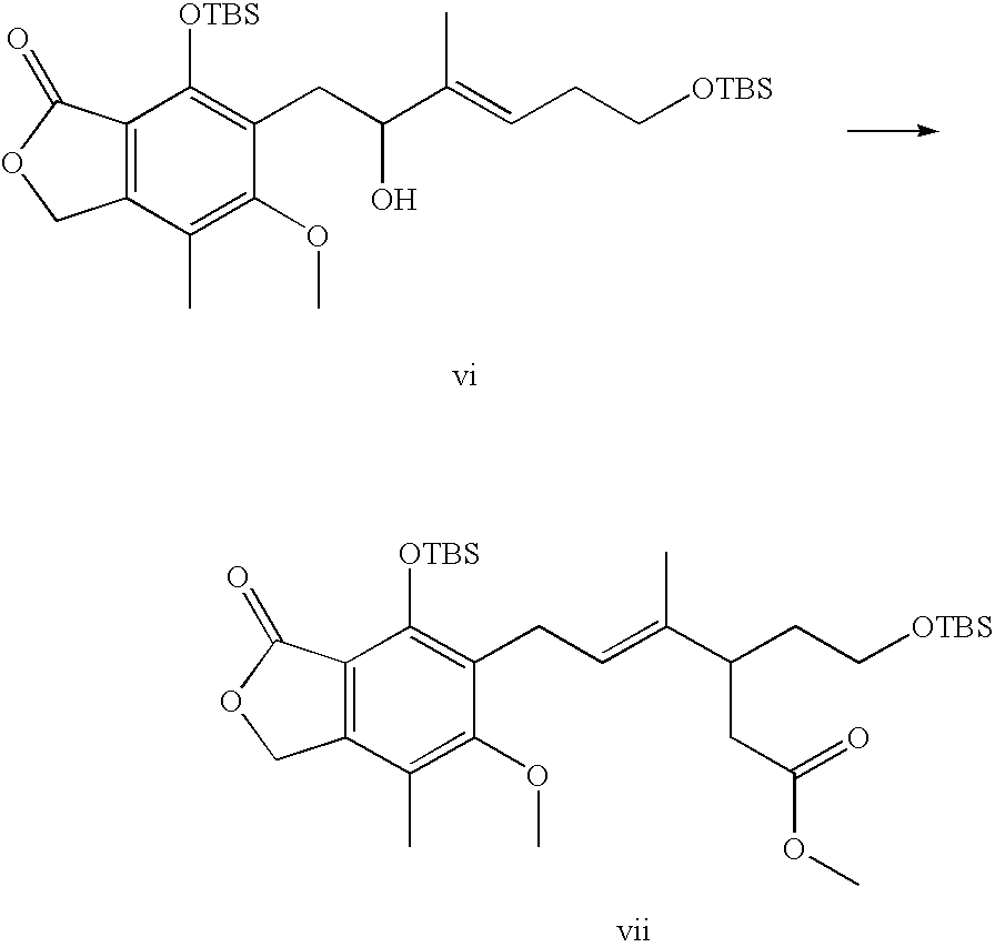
C12=C(C(C)=C(OC)C(CC(C(=CCC[OTBS])C)O)=C1[OTBS])COC2=O.C12=C(C(C)=C(OC)C(CC=C(C(CC[OTBS])CC(OC)=O)C)=C1[OTBS])COC2=O
